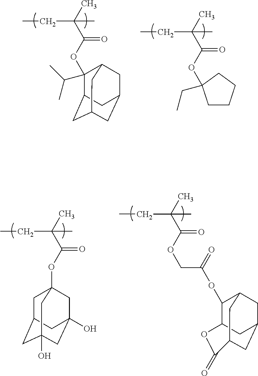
CC(C(OC1(C(C)C)C2CC3CC(CC1C3)C2)=O)(C)CC.CC(C(OC1(CC)CCCC1)=O)(C)CC.CC(C(OC12CC3CC(O)(CC(O)(C1)C3)C2)=O)(C)CC.CC(C(OCC(OC1C2OC(=O)C3CC(CC1C3)C2)=O)=O)(C)CC
